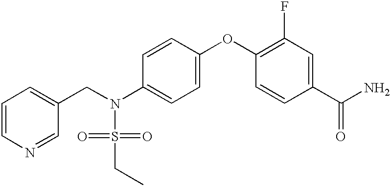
C1=CN=CC(CN(S(=O)(=O)CC)C2=CC=C(OC3=C(F)C=C(C(N)=O)C=C3)C=C2)=C1
